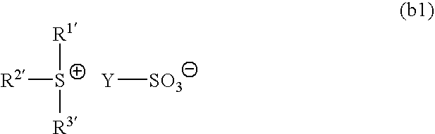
[R2][S+]([R1])[R3].[Y][SO3]
